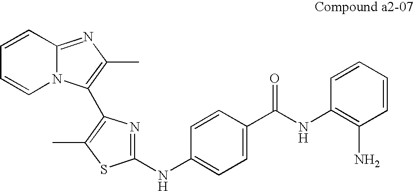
C1=CN2C(=NC(C)=C2C2=C(C)SC(NC3=CC=C(C(NC4=C(N)C=CC=C4)=O)C=C3)=N2)C=C1
